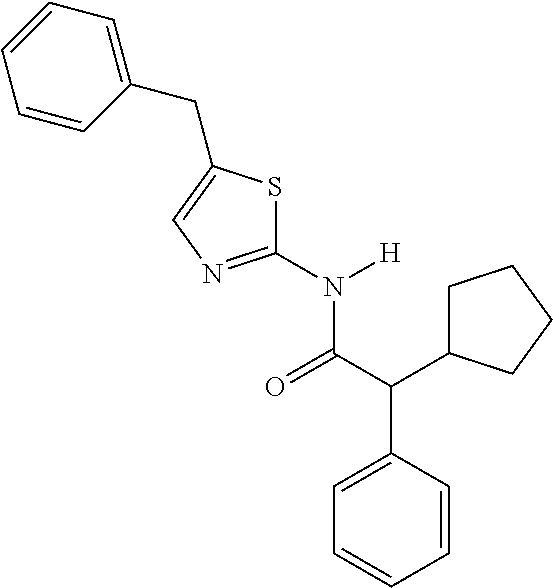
C1(N(C(C(C2=CC=CC=C2)C2CCCC2)=O)[H])=NC=C(CC2=CC=CC=C2)S1
